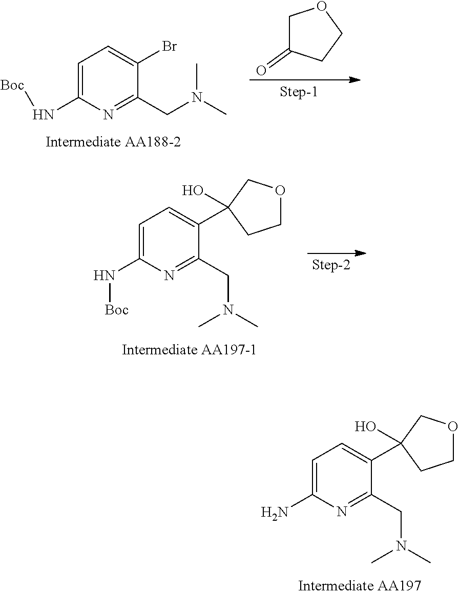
CN(C)CC1=NC(N[Boc])=CC=C1Br.C1(=O)COCC1.N(C1=CC=C(C2(O)COCC2)C(CN(C)C)=N1)[Boc].NC1=CC=C(C2(O)COCC2)C(CN(C)C)=N1
